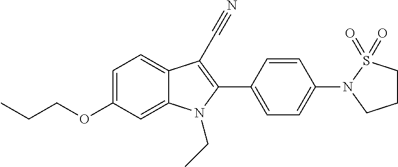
C1=C2C(=CC=C1OCCC)C(C#N)=C(C1=CC=C(N3CCCS3(=O)=O)C=C1)N2CC
